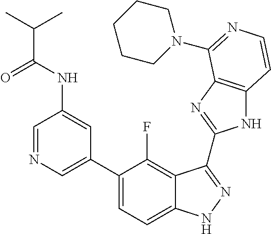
C1=C(C2=CC=C3C(=C2F)C(C2=NC4=C(N2)C=CN=C4N2CCCCC2)=NN3)C=C(NC(=O)C(C)C)C=N1
